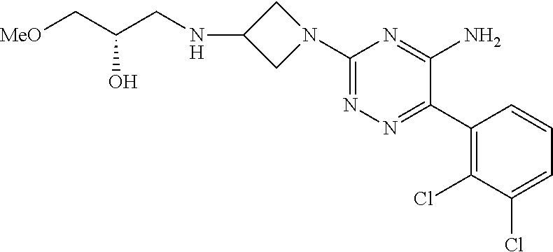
C1(C2=NN=C(N3CC(NCC(C[MeO])O)C3)N=C2N)=C(Cl)C(Cl)=CC=C1
